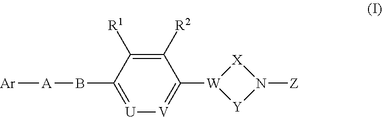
[U]1=C(B[A][Ar])C([R1])=C([R2])C([W]2[Y]N([Z])[X]2)=[V]1
